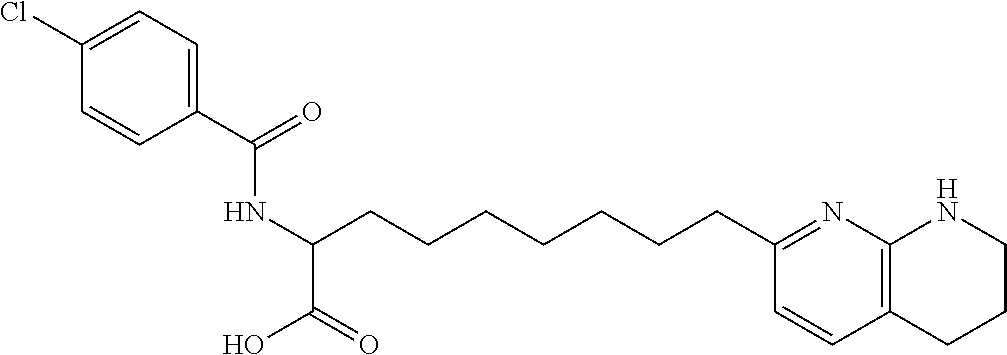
C1(C(=O)NC(C(=O)O)CCCCCCCC2=NC3=C(C=C2)CCCN3)=CC=C(Cl)C=C1
